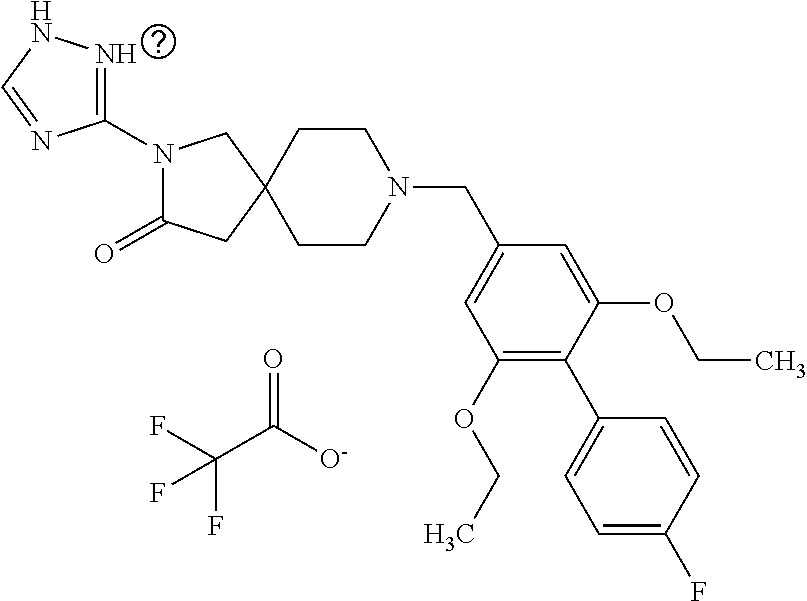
N1(C2=NNC=N2)C(=O)CC2(C1)CCN(CC1=CC(OCC)=C(C3=CC=C(F)C=C3)C(OCC)=C1)CC2.FC(C([O-])=O)(F)F
